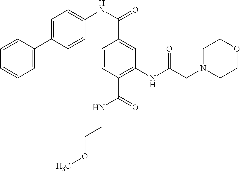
C1=CC(C2=CC=C(NC(=O)C3=CC(NC(=O)CN4CCOCC4)=C(C(=O)NCCOC)C=C3)C=C2)=CC=C1
